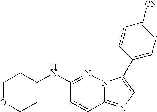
N1=C(NC2CCOCC2)C=CC2=NC=C(C3=CC=C([CN])C=C3)N12
